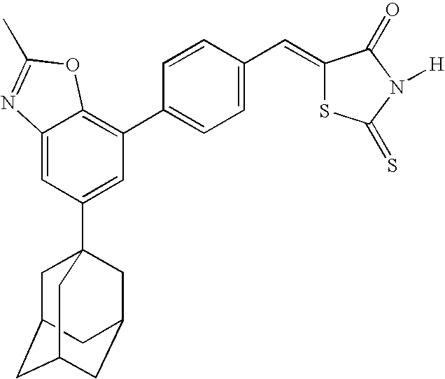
C1=C2C(=C(C3=CC=C(C=C4SC(=S)N([H])C4=O)C=C3)C=C1C13CC4CC(CC(C1)C4)C3)OC(C)=N2
